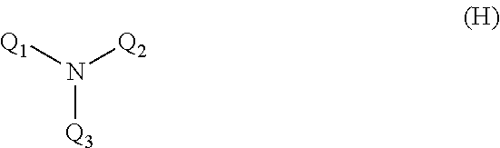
N([Q3])([Q2])[Q1]
